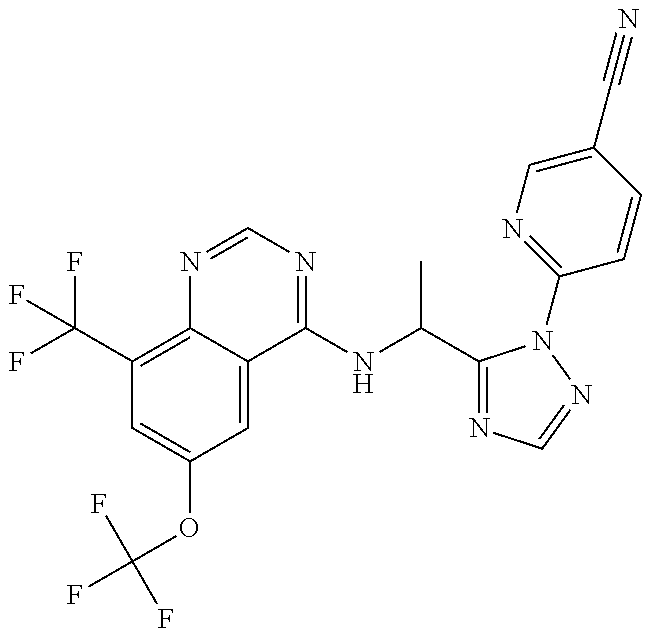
C1(C(F)(F)F)=C2C(=CC(OC(F)(F)F)=C1)C(NC(C)C1=NC=NN1C1=NC=C(C#N)C=C1)=NC=N2
